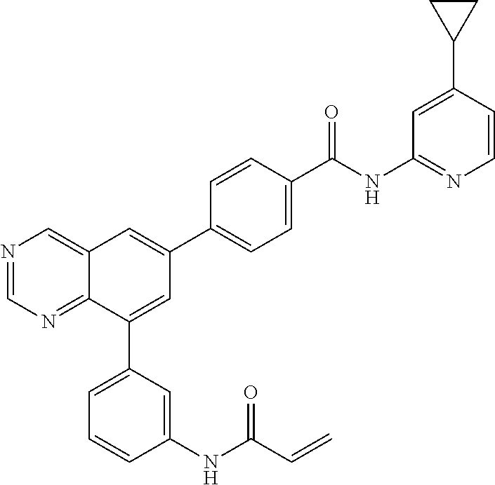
N1=CN=C2C(=C1)C=C(C1=CC=C(C(NC3=NC=CC(C4CC4)=C3)=O)C=C1)C=C2C1=CC=CC(NC(C=C)=O)=C1
